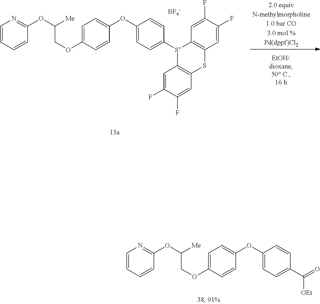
C1=CC=CC(OC(COC2=CC=C(OC3=CC=C(C([OEt])=O)C=C3)C=C2)[Me])=N1.C1=CC=CC(OC(COC2=CC=C(OC3=CC=C([S+]4C5=C(C=C(F)C(F)=C5)SC5=C4C=C(F)C(F)=C5)C=C3)C=C2)[Me])=N1.[BF4-]
